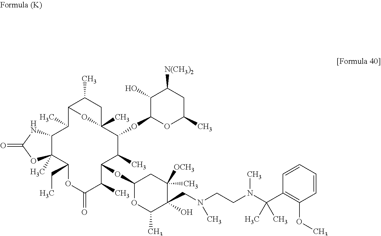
C12C(C)(C(CC)OC(=O)C(C)C(OC3OC(C)C(CN(CCN(C(C4=C(OC)C=CC=C4)(C)C)C)C)(O)C(C)([OCH3])C3)C(C)C(OC3OC(C)CC([N(CH3)2])C3O)C3(C)CC(C)C(C1C)O3)OC(=O)N2
